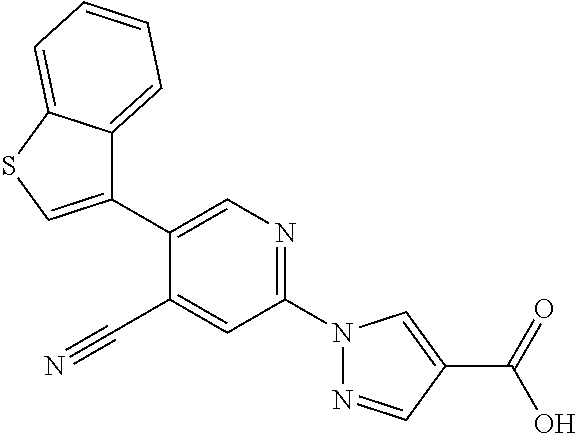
C1(C#N)=CC(N2N=CC(C(O)=O)=C2)=NC=C1C1=CSC2=CC=CC=C12
